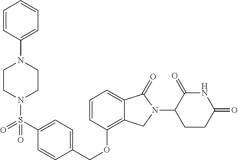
C(OC1=C2C(=CC=C1)C(=O)N(C1C(=O)NC(=O)CC1)C2)C1=CC=C(S(N2CCN(C3=CC=CC=C3)CC2)(=O)=O)C=C1
